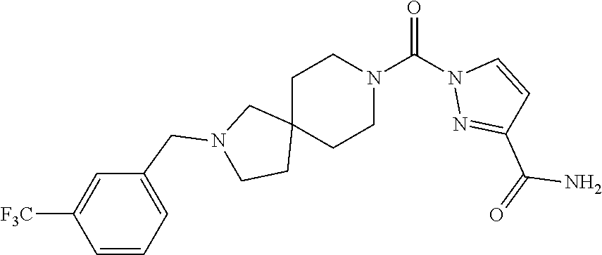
[F3C]C1=CC(CN2CC3(CCN(C(=O)N4N=C(C(N)=O)C=C4)CC3)CC2)=CC=C1
